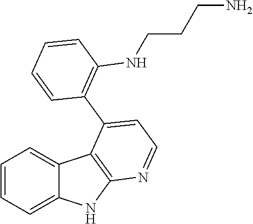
C1=CC=C2C(=C1)C1=C(N2)N=CC=C1C1=C(NCCCN)C=CC=C1
